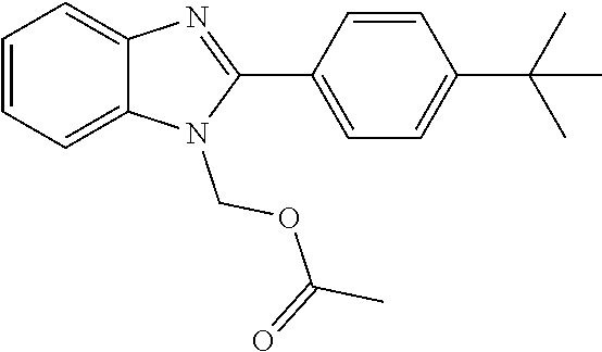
N1=C(C2=CC=C(C(C)(C)C)C=C2)N(COC(=O)C)C2=CC=CC=C12
